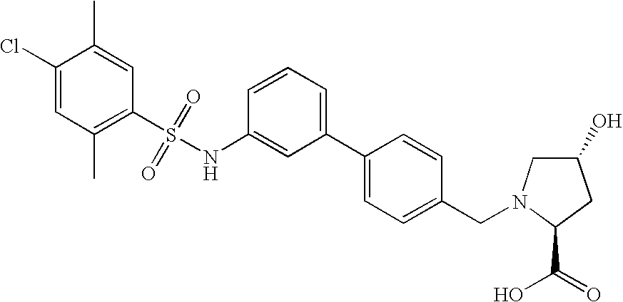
C1(S(NC2=CC(C3=CC=C(CN4CC(O)CC4C(=O)O)C=C3)=CC=C2)(=O)=O)=C(C)C=C(Cl)C(C)=C1
